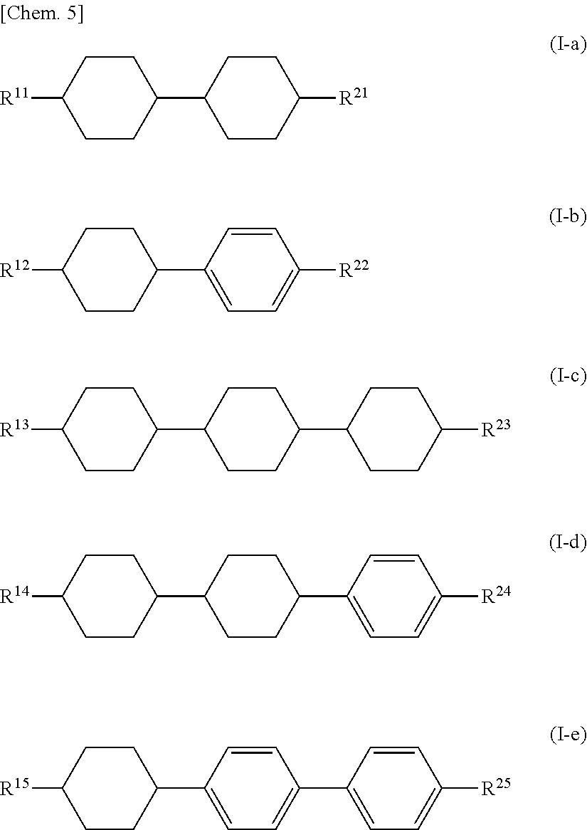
[R11]C1CCC(C2CCC([R21])CC2)CC1.[R12]C1CCC(C2=CC=C([R22])C=C2)CC1.[R13]C1CCC(C2CCC(C3CCC([R23])CC3)CC2)CC1.[R14]C1CCC(C2CCC(C3=CC=C([R24])C=C3)CC2)CC1.[R15]C1CCC(C2=CC=C(C3=CC=C([R25])C=C3)C=C2)CC1
